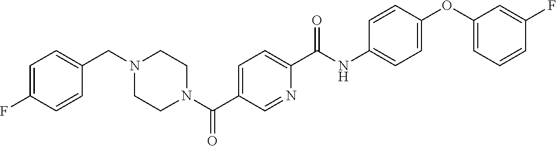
C1(OC2=CC=C(NC(C3=CC=C(C(N4CCN(CC5=CC=C(F)C=C5)CC4)=O)C=N3)=O)C=C2)=CC=CC(F)=C1
